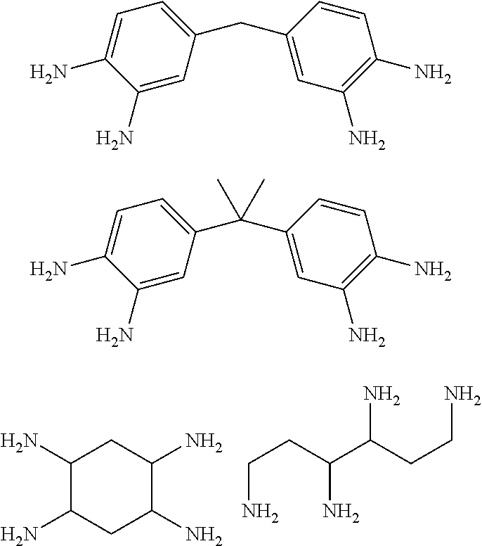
C1(CC2=CC(N)=C(N)C=C2)=CC=C(N)C(N)=C1.C1(C(C2=CC(N)=C(N)C=C2)(C)C)=CC=C(N)C(N)=C1.C(N)CC(N)C(CCN)N.C1(N)C(N)CC(N)C(N)C1
